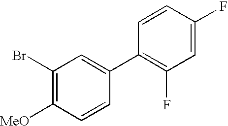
C1(Br)=C([MeO])C=CC(C2=C(F)C=C(F)C=C2)=C1
